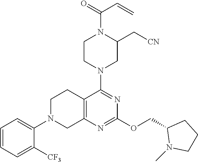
C12=C(N=C(OCC3N(C)CCC3)N=C1N1CC(C[CN])N(C(=O)C=C)CC1)CN(C1=CC=CC=C1[CF3])CC2
